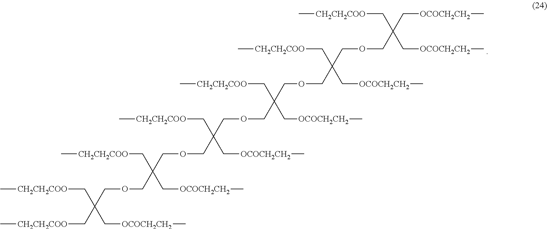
C(C(C[OCOCH2CH2]C)(COCC(COCC(C[OCOCH2CH2]C)(C[CH2CH2COO]C)C[OCOCH2CH2]C)(C[CH2CH2COO]C)C[OCOCH2CH2]C)COCC(COCC(COCC(C[CH2CH2COO]C)(C[CH2CH2COO]C)C[OCOCH2CH2]C)(C[CH2CH2COO]C)C[OCOCH2CH2]C)(C[CH2CH2COO]C)C[OCOCH2CH2]C)[CH2CH2COO]C
